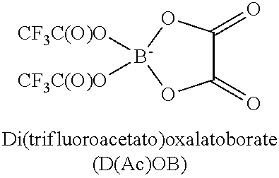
[B-]1([CF3C(O)O])([CF3C(O)O])OC(=O)C(=O)O1
